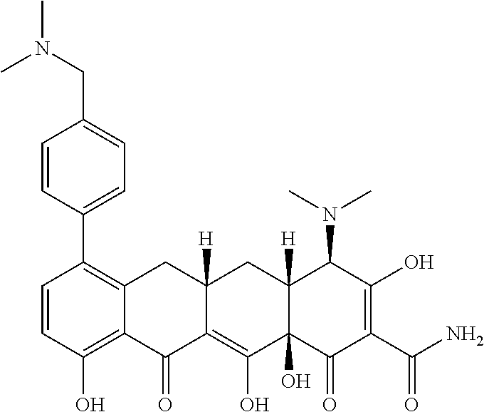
C1=CC(O)=C2C(=C1C1=CC=C(CN(C)C)C=C1)CC1([H])C(=C(O)C3(O)C([H])(C1)C(N(C)C)C(O)=C(C(N)=O)C3=O)C2=O
